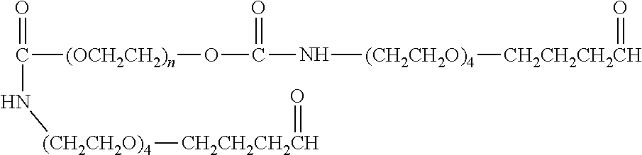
O=C(N[(CH2CH2O)4][CH2CH2CH2CH]=O)[(OCH2CH2)n]OC(N[(CH2CH2O)4][CH2CH2CH2CH]=O)=O
